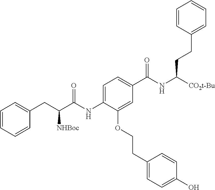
C1=C(NC(C(CC2=CC=CC=C2)[NHBoc])=O)C(OCCC2=CC=C(O)C=C2)=CC(C(NC([CO2t-Bu])CCC2=CC=CC=C2)=O)=C1
